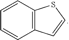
C12=C(C=CC=C1)SC=C2
